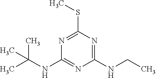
C1(NC(C)(C)C)=NC(NCC)=NC(SC)=N1
